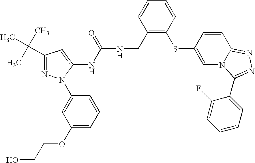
C1(C(C)(C)C)=NN(C2=CC(OCCO)=CC=C2)C(NC(NCC2=C(SC3=CN4C(=NN=C4C4=CC=CC=C4F)C=C3)C=CC=C2)=O)=C1
